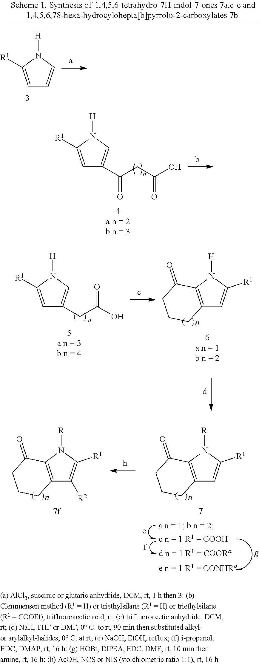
C1=C([R1])N([H])C=C1.C1=C([R1])N([H])C=C1C(CC(O)=O)=O.C1=C([R1])N([H])C=C1CC(O)=O.C12=C(N([H])C([R1])=C1)C(=O)CCC2.C12=C(N([R])C([R1])=C1)C(=O)CCC2.C12=C(N([R])C([R1])=C1[R2])C(=O)CCC2
